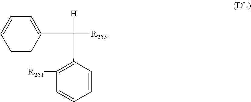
C1=C2C(=CC=C1)C([R255])([H])C1=C([R251]2)C=CC=C1
